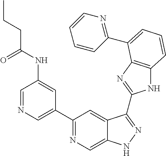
C1=NC=C(C2=NC=C3C(=C2)C(C2=NC4=C(N2)C=CC=C4C2=NC=CC=C2)=NN3)C=C1NC(CCC)=O
